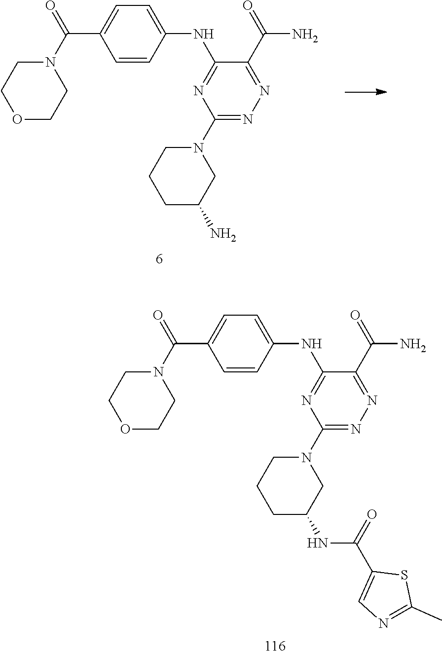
C1=CC(NC2=NC(N3CCCC(N)C3)=NN=C2C(=O)N)=CC=C1C(N1CCOCC1)=O.C1=CC(NC2=NC(N3CCCC(NC(C4=CN=C(C)S4)=O)C3)=NN=C2C(=O)N)=CC=C1C(N1CCOCC1)=O
